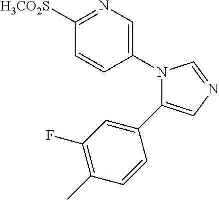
C1([H3CO2S])=NC=C(N2C(C3=CC(F)=C(C)C=C3)=CN=C2)C=C1
